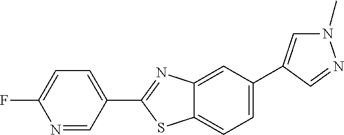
C12=CC(C3=CN(C)N=C3)=CC=C1SC(C1=CC=C(F)N=C1)=N2
